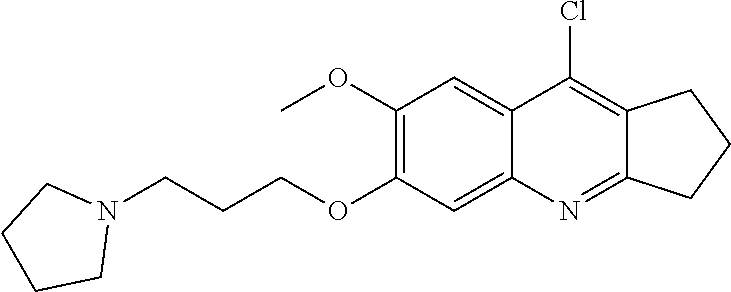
C12=CC(OC)=C(OCCCN3CCCC3)C=C1N=C1C(=C2Cl)CCC1
